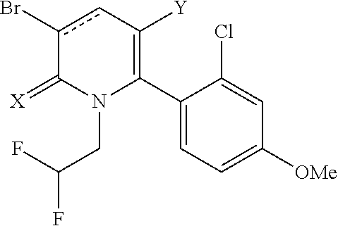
C1(C2=C([Y])cc(Br)C(=[X])N2CC(F)F)=CC=C([OMe])C=C1Cl
